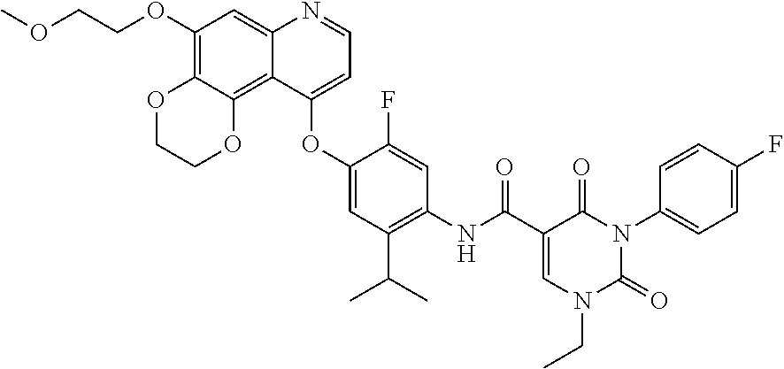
C12=C(OCCOC)C=C3C(=C1OCCO2)C(OC1=CC(C(C)C)=C(NC(=O)C2=CN(CC)C(=O)N(C4=CC=C(F)C=C4)C2=O)C=C1F)=CC=N3
